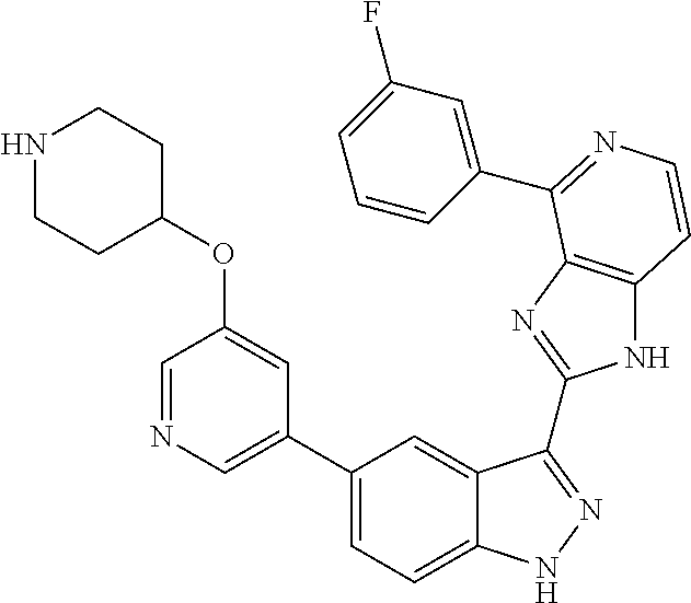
C1(C2=CN=CC(OC3CCNCC3)=C2)=CC=C2C(=C1)C(C1=NC3=C(N1)C=CN=C3C1=CC(F)=CC=C1)=NN2
